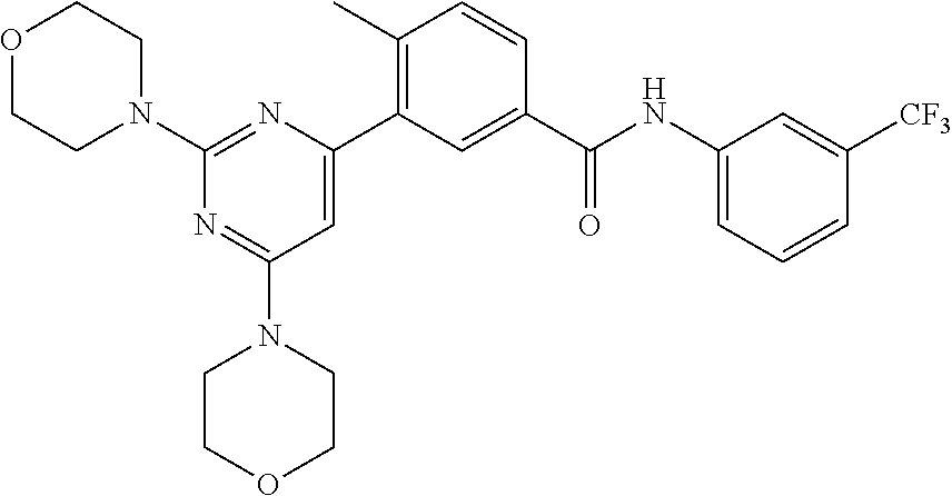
C1=C(C2=C(C)C=CC(C(NC3=CC=CC([CF3])=C3)=O)=C2)N=C(N2CCOCC2)N=C1N1CCOCC1
